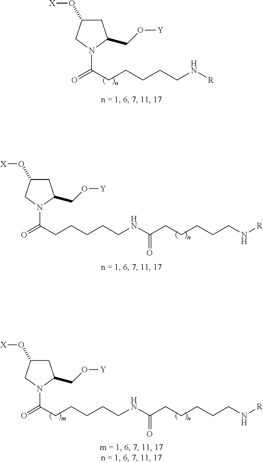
C1C(O[X])CN(C(CCCCCN[R])=O)C1CO[Y].C1C(O[X])CN(C(CCCCCNC(CCCCCN[R])=O)=O)C1CO[Y].C1C(O[X])CN(C(CCCCCNC(CCCCCN[R])=O)=O)C1CO[Y]
